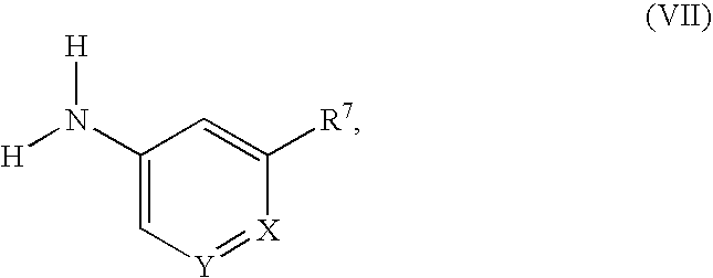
[Y]1=[X]C([R7])=CC(N([H])[H])=C1
